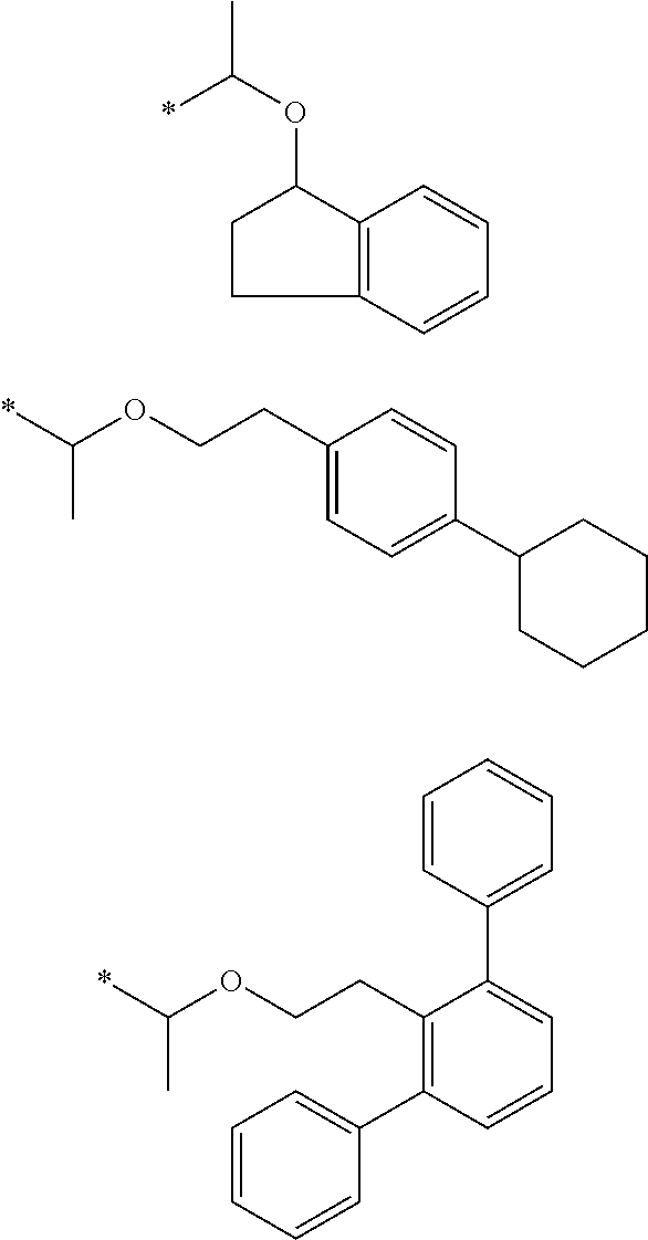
C12=C(C(OC(C)*)CC1)C=CC=C2.*C(OCCC1=CC=C(C2CCCCC2)C=C1)C.*C(OCCC1=C(C2=CC=CC=C2)C=CC=C1C1=CC=CC=C1)C
